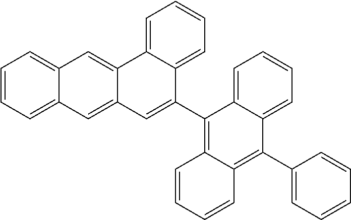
C1=CC=C2C(=C1)C=C1C(=C2)C=C(C2=C3C(=C(C4=CC=CC=C4)C4=CC=CC=C42)C=CC=C3)C2=CC=CC=C12
